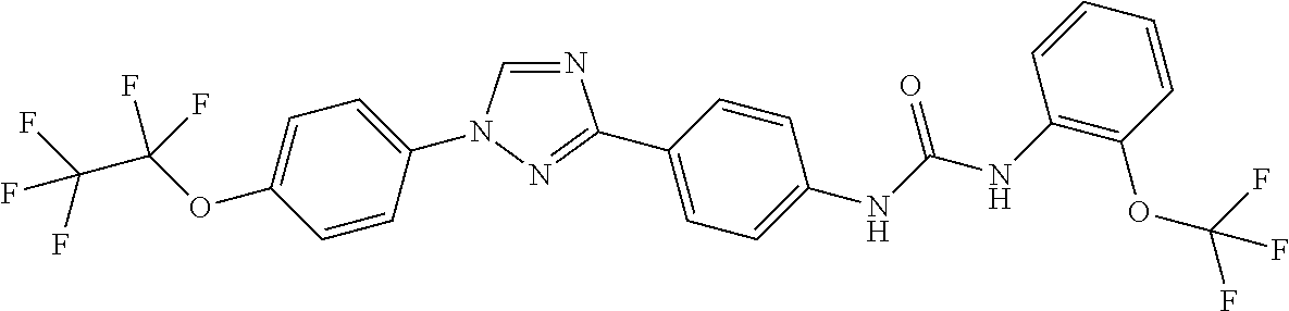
N1=CN(C2=CC=C(OC(C(F)(F)F)(F)F)C=C2)N=C1C1=CC=C(NC(NC2=C(OC(F)(F)F)C=CC=C2)=O)C=C1
